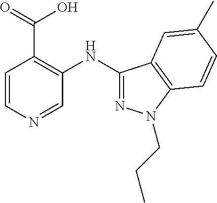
C(CN1N=C(NC2=C(C(=O)O)C=CN=C2)C2=C1C=CC(C)=C2)C
